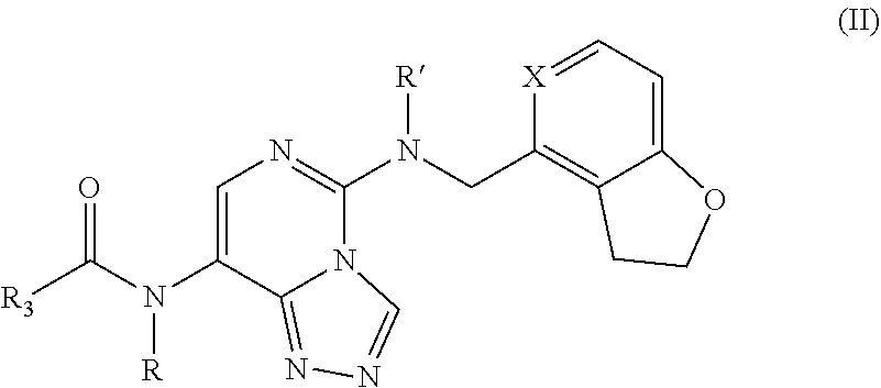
C(N(C1=CN=C(N(CC2=C3C(=CC=[X]2)OCC3)[R])N2C1=NN=C2)[R])([R3])=O
